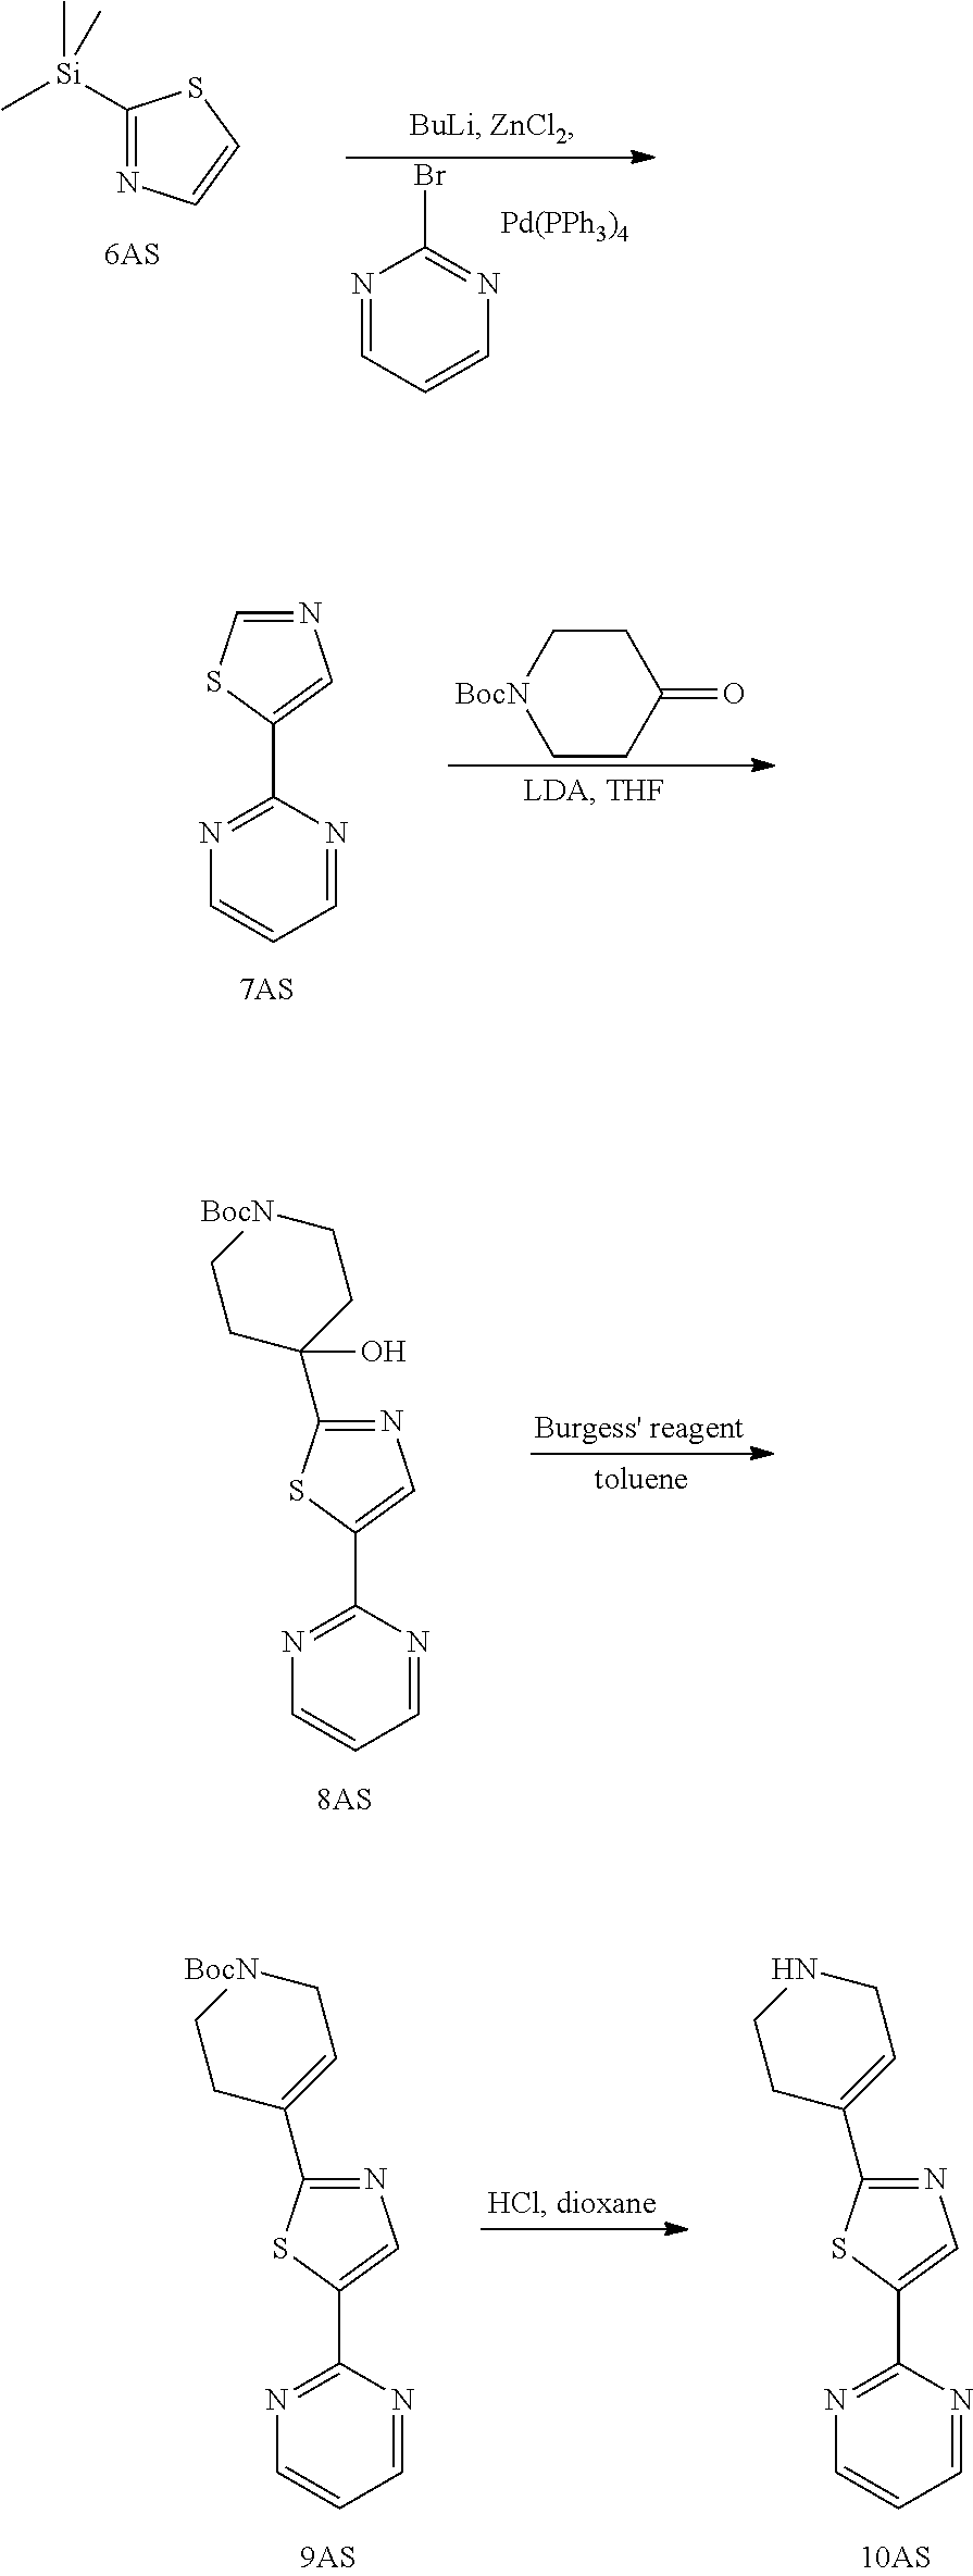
C1([Si](C)(C)C)=NC=CS1.N1=CC=CN=C1Br.[Pd(PPh3)4].C1=NC(C2=CN=CS2)=NC=C1.C1CC(=O)CC[BocN]1.C1=NC(C2=CN=C(C3(O)CC[BocN]CC3)S2)=NC=C1.C1=NC(C2=CN=C(C3=CCNCC3)S2)=NC=C1.C1=NC(C2=CN=C(C3=CC[BocN]CC3)S2)=NC=C1
